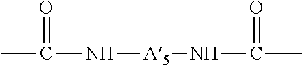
C(N[A5]NC(C)=O)(C)=O
